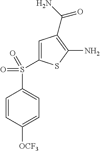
C1=CC([OCF3])=CC=C1S(C1=CC(C(N)=O)=C(N)S1)(=O)=O
